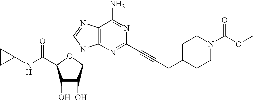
C1(O)C(O)C(N2C3=C(C(N)=NC(C#CCC4CCN(C(OC)=O)CC4)=N3)N=C2)OC1C(NC1CC1)=O
